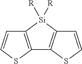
C12=C([Si]([R])([R])C3=C1SC=C3)C=CS2
